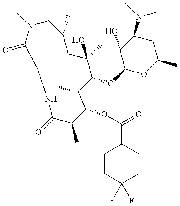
N1(C)C(=O)CNC(=O)C(C)C(OC(=O)C2CCC(F)(F)CC2)C(C)C(OC2OC(C)CC(N(C)C)C2O)C(C)(O)CC(C)C1
